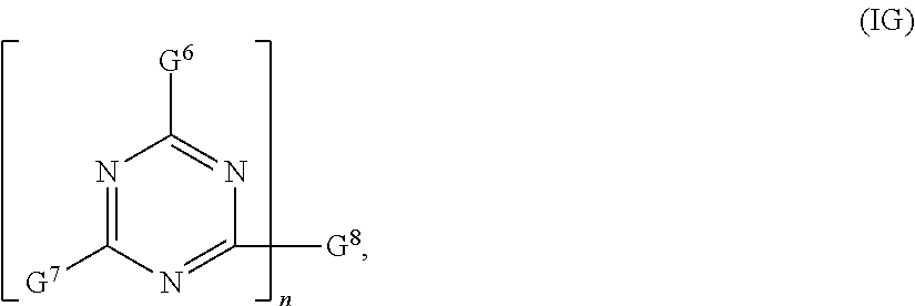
N1=C([G7])N=C([G8])N=C1[G6]
